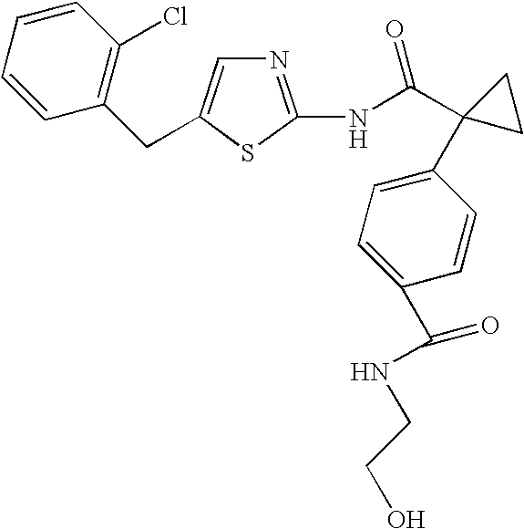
N1=C(NC(C2(C3=CC=C(C(NCCO)=O)C=C3)CC2)=O)SC(CC2=C(Cl)C=CC=C2)=C1
